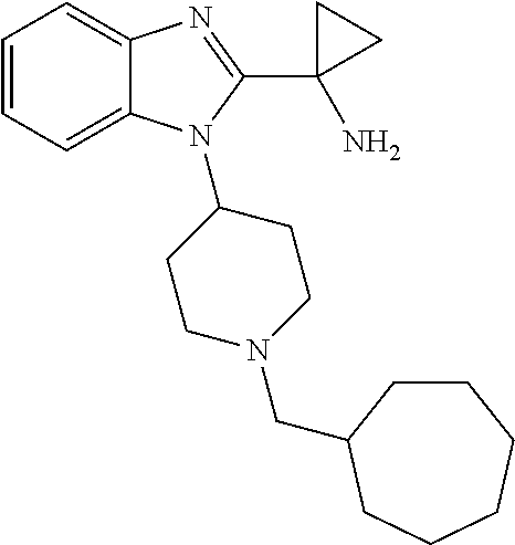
C1=CC=C2C(=C1)N=C(C1(N)CC1)N2C1CCN(CC2CCCCCC2)CC1
